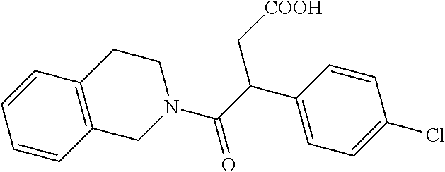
C1=CC2=C(C=C1)CCN(C(C(C1=CC=C(Cl)C=C1)C[COOH])=O)C2
